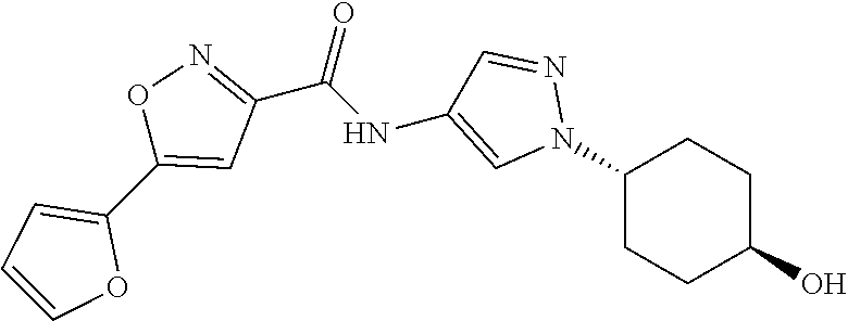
C1(N2N=CC(NC(C3=NOC(C4=CC=CO4)=C3)=O)=C2)CCC(O)CC1
